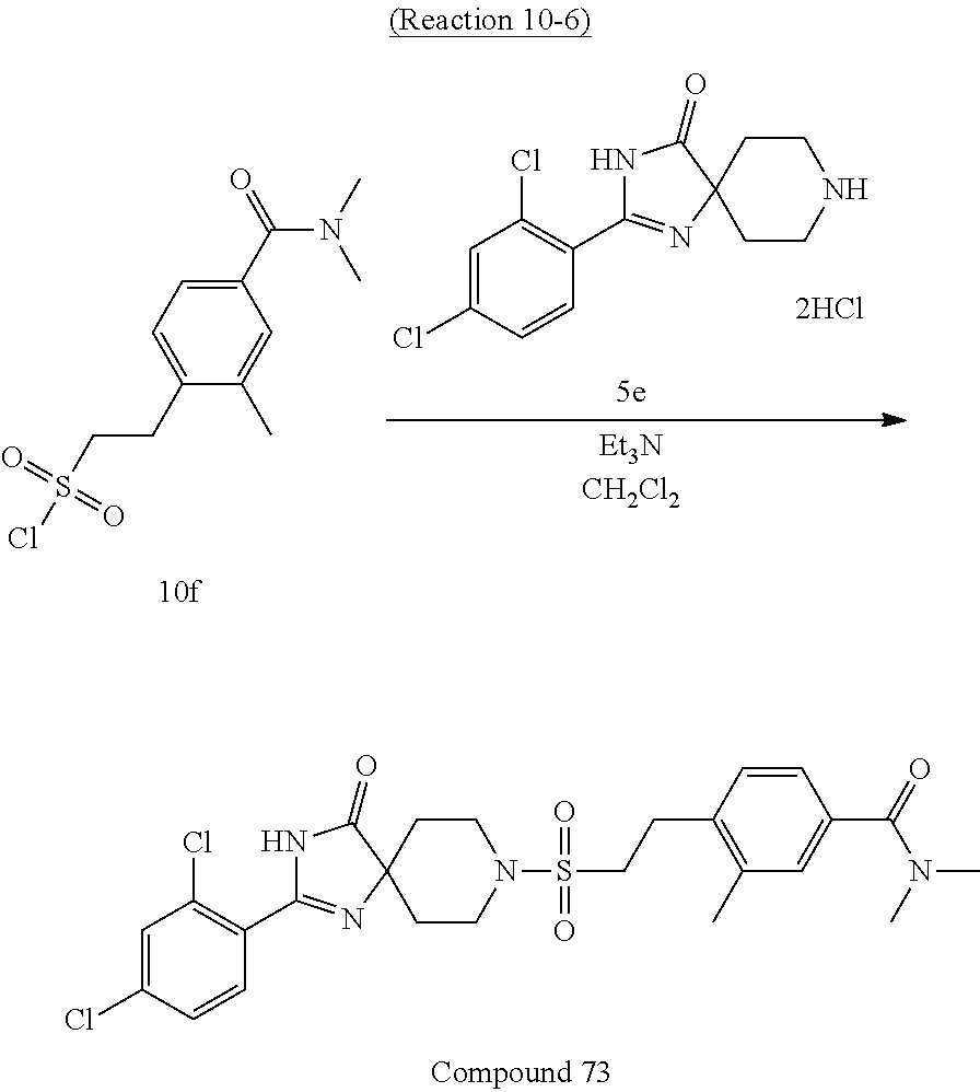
C1CC2(CCN1S(CCC1=C(C)C=C(C(N(C)C)=O)C=C1)(=O)=O)C(=O)NC(C1=C(Cl)C=C(Cl)C=C1)=N2.C1(C(=O)N(C)C)=CC=C(CCS(Cl)(=O)=O)C(C)=C1.C1CC2(CCN1)C(=O)NC(C1=C(Cl)C=C(Cl)C=C1)=N2
